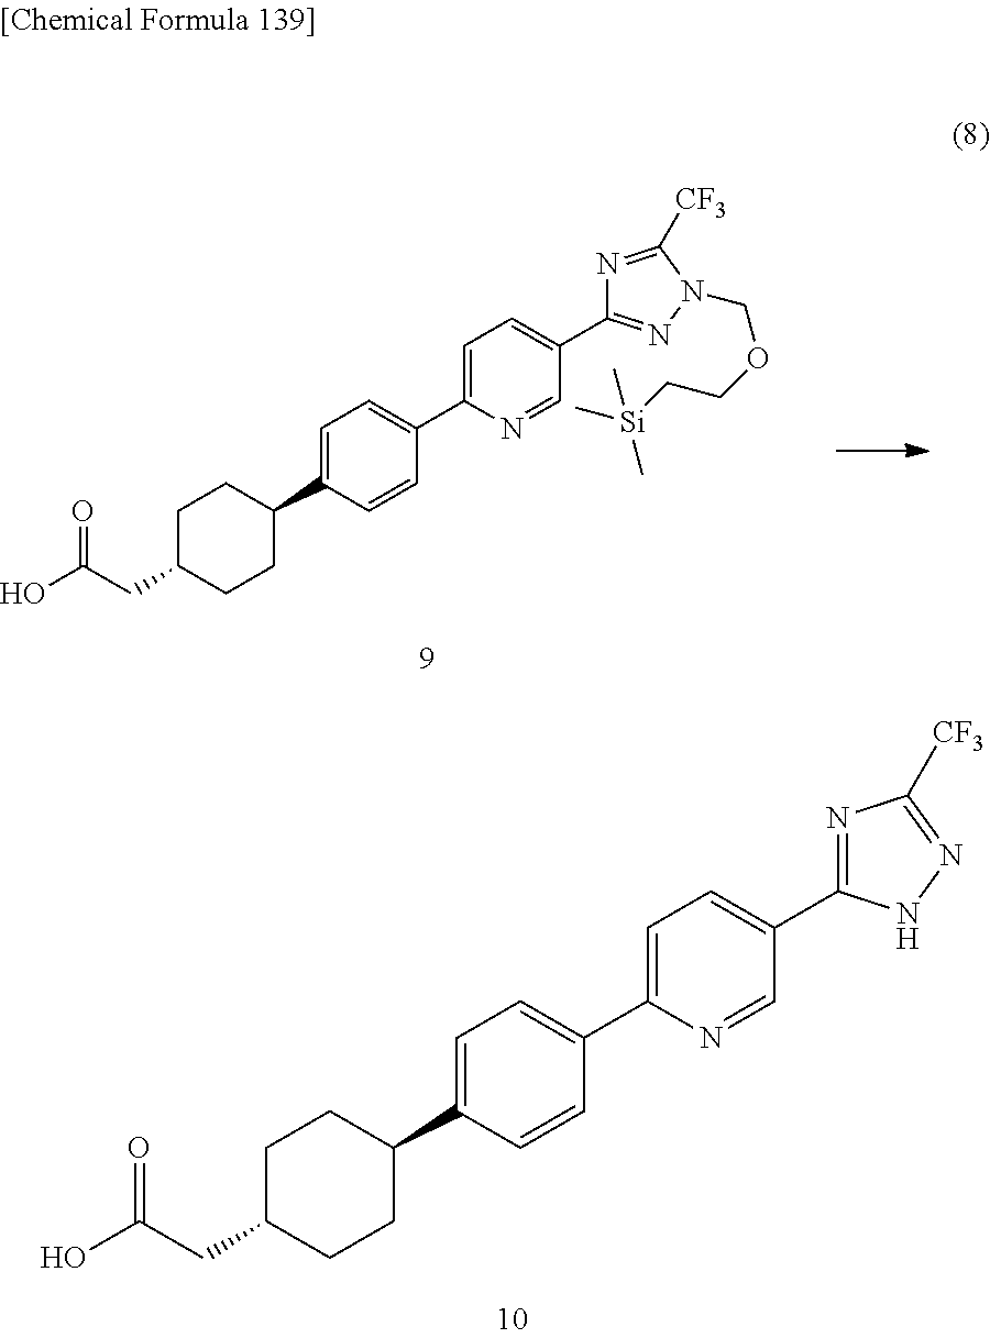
C1(C2=CC=C(C3=CC=C(C4=NC([CF3])=NN4)C=N3)C=C2)CCC(CC(O)=O)CC1.C1=CC(C2=CC=C(C3=NN(COCC[Si](C)(C)C)C([CF3])=N3)C=N2)=CC=C1C1CCC(CC(O)=O)CC1
